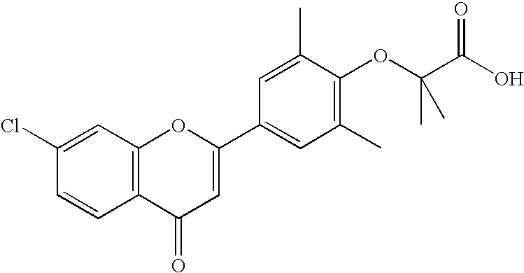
C1(Cl)=CC2=C(C=C1)C(=O)C=C(C1=CC(C)=C(OC(C(O)=O)(C)C)C(C)=C1)O2
